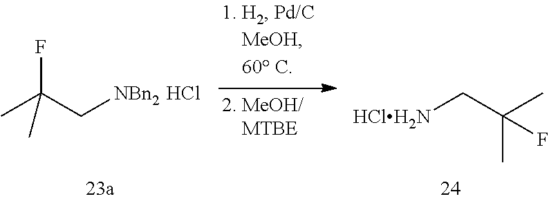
CC(C[NBn2])(F)C.Cl.[HClH2N]CC(C)(C)F
